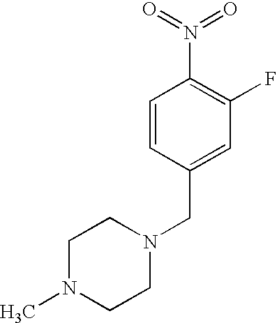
C1=CC(CN2CCN(C)CC2)=CC(F)=C1N(=O)=O
